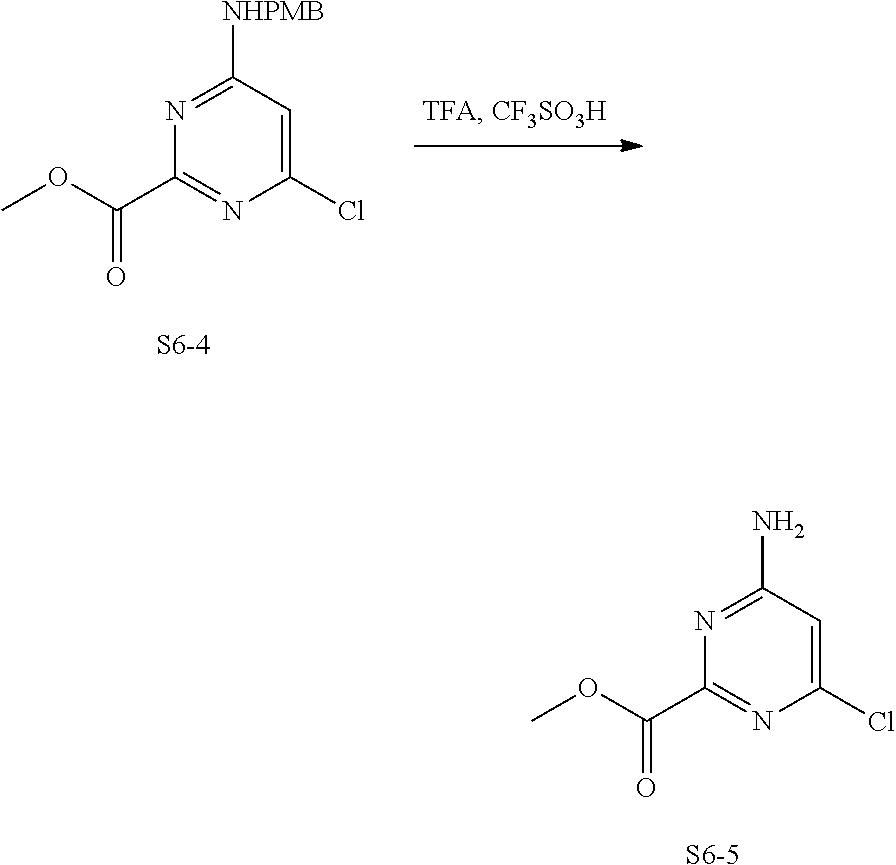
C1(Cl)=CC([NHPMB])=NC(C(OC)=O)=N1.[S6-4].C1(Cl)=CC(N)=NC(C(OC)=O)=N1.[S6-5]
